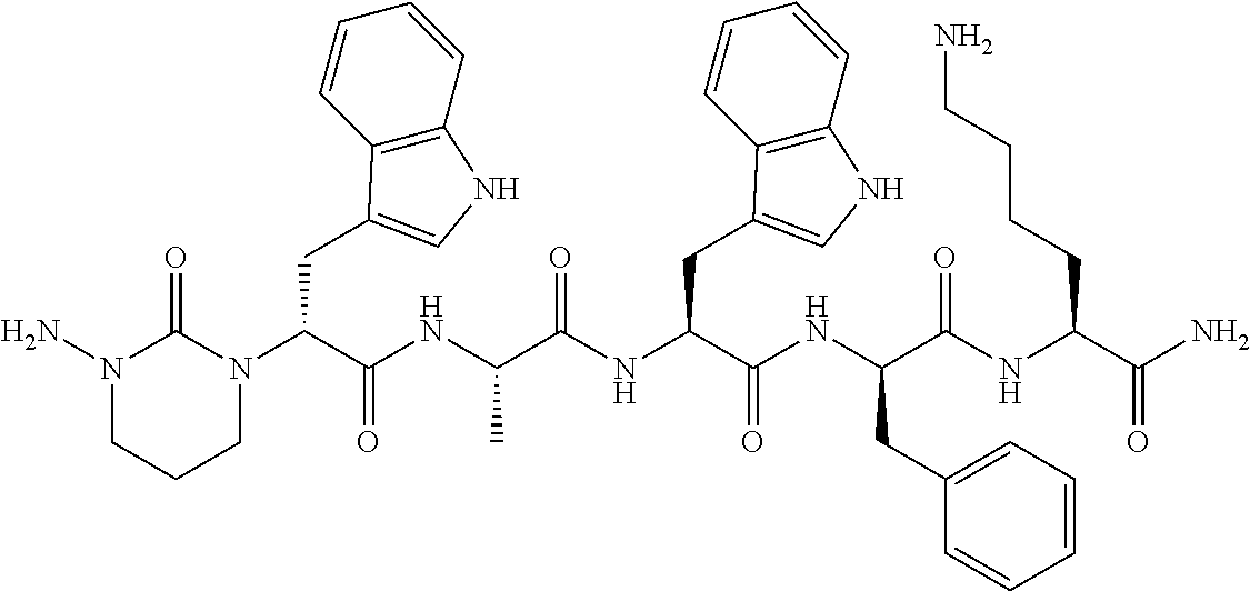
N(C(C(NC(C(NC(C(N)=O)CCCCN)=O)CC1=CC=CC=C1)=O)CC1=CNC2=C1C=CC=C2)C(C(NC(C(N1C(=O)N(N)CCC1)CC1=CNC2=C1C=CC=C2)=O)C)=O
